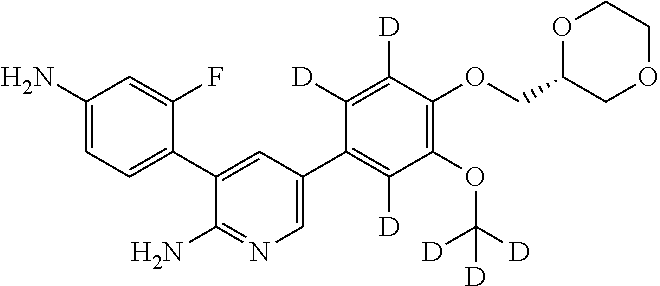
C1=C(C2=C([D])C(OC([D])([D])[D])=C(OCC3COCCO3)C([D])=C2[D])C=C(C2=CC=C(N)C=C2F)C(N)=N1
